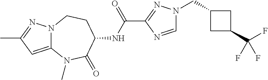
N12C(=CC(C)=N1)N(C)C(=O)C(NC(C1=NN(CC3CC(C(F)(F)F)C3)C=N1)=O)CC2
